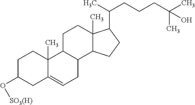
C1C(O[SO3(H)])CC2=CCC3C(C2(C)C1)CCC1(C)C3CCC1C(C)CCCC(C)(C)O
